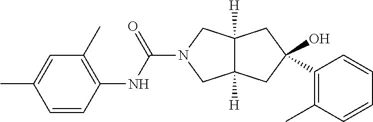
OC1(C2=C(C)C=CC=C2)CC2([H])C([H])(CN(C(NC3=C(C)C=C(C)C=C3)=O)C2)C1
